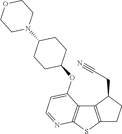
C12=C(SC3=C1C(OC1CCC(N4CCOCC4)CC1)=CC=N3)CCC2CC#N
